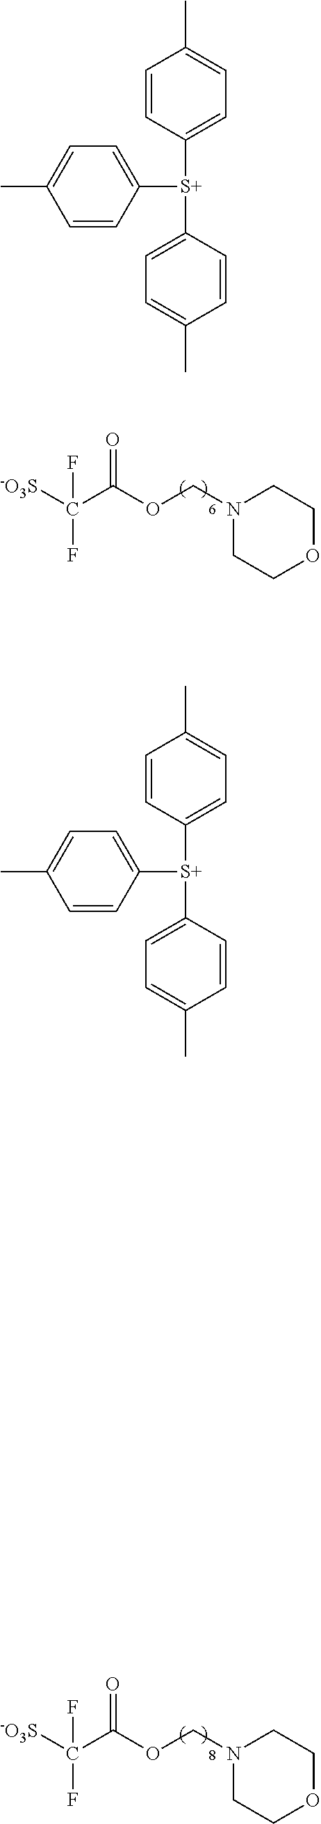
[-O3S]C(C(OCN1CCOCC1)=O)(F)F.[-O3S]C(C(OCN1CCOCC1)=O)(F)F.C1=CC([S+](C2=CC=C(C)C=C2)C2=CC=C(C)C=C2)=CC=C1C.C1=CC([S+](C2=CC=C(C)C=C2)C2=CC=C(C)C=C2)=CC=C1C
